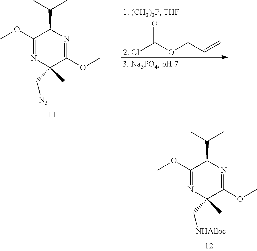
C1(OC)=NC(C[N3])(C)C(OC)=NC1C(C)C.O=C(OCC=C)[2. Cl].C1(OC)=NC(C[NHAlloc])(C)C(OC)=NC1C(C)C
